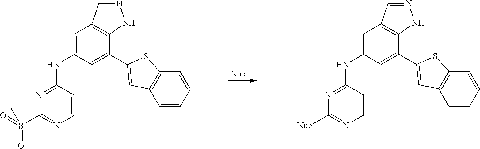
C1=CC(NC2=CC3=C(C(C4=CC5=C(C=CC=C5)S4)=C2)NN=C3)=NC(S(=O)(=O)C)=N1.C1=CC(NC2=CC3=C(C(C4=CC5=C(C=CC=C5)S4)=C2)NN=C3)=NC([Nuc])=N1
